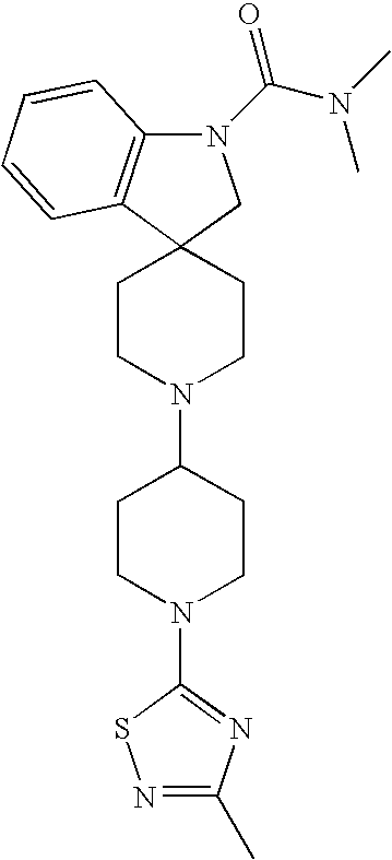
C12(CCN(C3CCN(C4=NC(C)=NS4)CC3)CC1)CN(C(N(C)C)=O)C1=C2C=CC=C1
